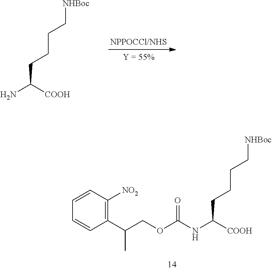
NC([COOH])CCCC[NHBoc].C1(C(COC(NC([COOH])CCCC[NHBoc])=O)C)=C([NO2])C=CC=C1
